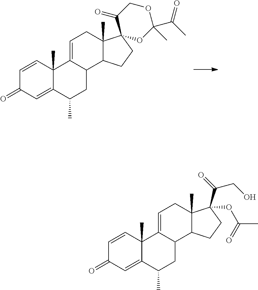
C1=CC2(C)C(=CC1=O)C(C)CC1C2=CCC2(C)C1CCC21OC(C(=O)C)(C)OCC1=O.C1=CC2(C)C(=CC1=O)C(C)CC1C2=CCC2(C)C1CCC2(C(=O)CO)OC(=O)C
